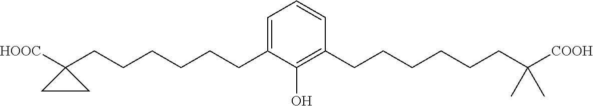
C1=C(CCCCCCC2([HOOC])CC2)C(O)=C(CCCCCCC(C)(C)[COOH])C=C1
